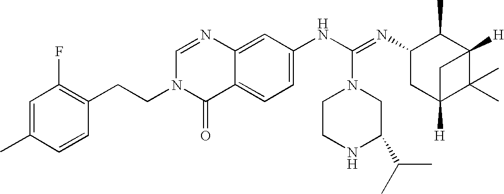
N1(CCC2=C(F)C=C(C)C=C2)C=NC2=CC(NC(=NC3CC4([H])C(C)(C)C([H])(C3C)C4)N3CCNC(C(C)C)C3)=CC=C2C1=O
